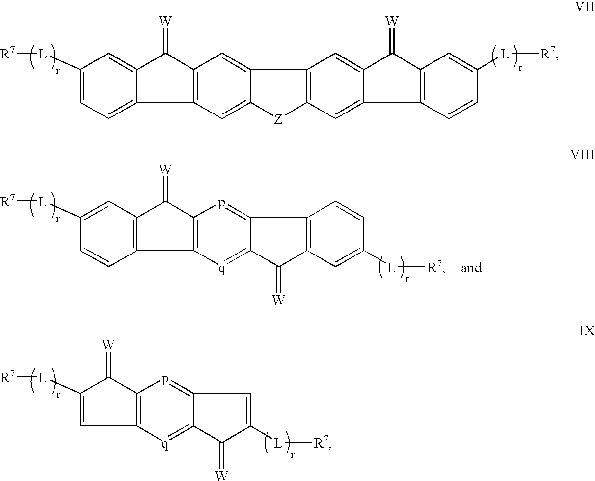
C1([L][R7])=CC=C2C(=C1)C(=[W])C1=C2C=C2C(=C1)C1=C([Z]2)C=C2C(=C1)C(=[W])C1=C2C=CC([L][R7])=C1.C1=C([L][R7])C(=[W])C2=C1[q]=C1C(=p2)C=C([L][R7])C1=[W].C1([L][R7])=CC2=C(C=C1)C1=C(C2=[W])p=C2C(=[q]1)C(=[W])C1=C2C=CC([L][R7])=C1
